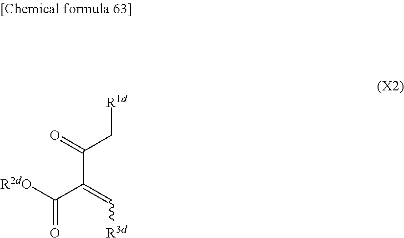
C(C(=C[R3d])C([R2dO])=O)(C[R1d])=O
